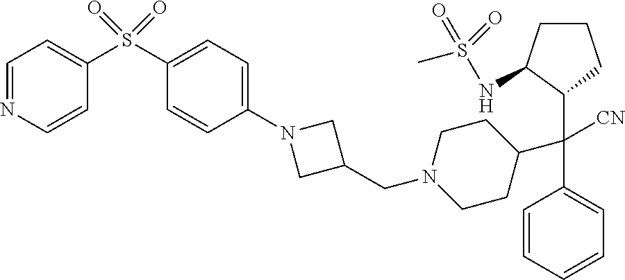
C1=CC=CC=C1C(C1CCN(CC2CN(C3=CC=C(S(=O)(=O)C4=CC=NC=C4)C=C3)C2)CC1)([CN])C1C(NS(=O)(=O)C)CCC1
